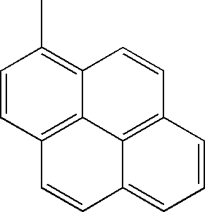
C1=CC2=C3C(=C1C)C=CC1=C3C(=CC=C1)C=C2
